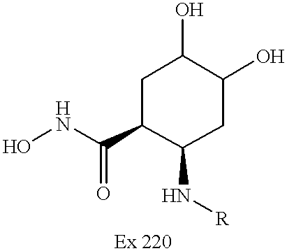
ONC(=O)C1C(N[R])CC(O)C(O)C1
